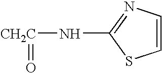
C1=CSC(N[CH2C]=O)=N1
